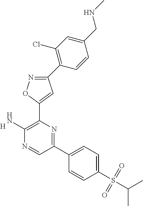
C1(N)=C(C2=CC(C3=C(Cl)C=C(CNC)C=C3)=NO2)N=C(C2=CC=C(S(C(C)C)(=O)=O)C=C2)C=N1.[H]
